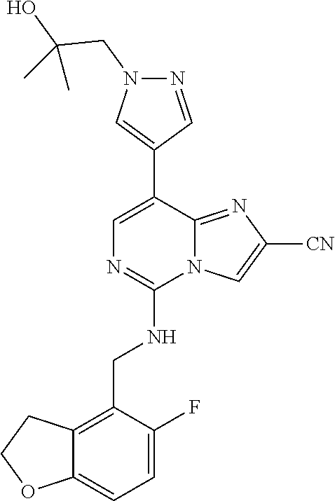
C1(C2=CN=C(NCC3=C4C(=CC=C3F)OCC4)N3C2=NC([CN])=C3)=CN(CC(O)(C)C)N=C1
